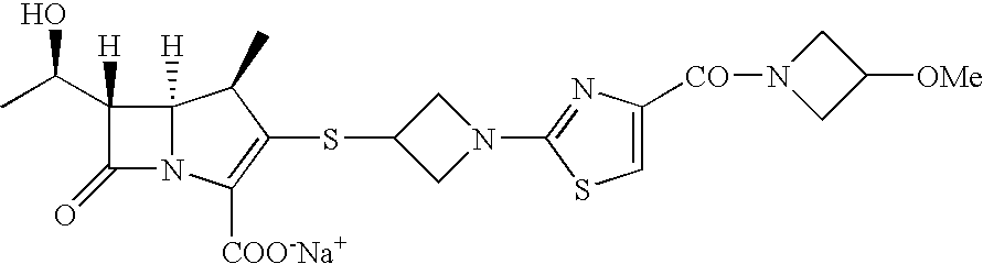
C1N(C2=NC([CO]N3CC([OMe])C3)=CS2)CC1SC1=C([COO-Na+])N2C(=O)C([H])(C(C)O)C2([H])C1C
